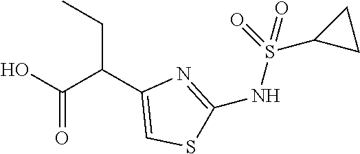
OC(C(C1=CSC(NS(=O)(=O)C2CC2)=N1)CC)=O
